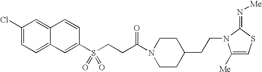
C1(Cl)=CC=C2C(=C1)C=CC(S(CCC(N1CCC(CCN3C(=N[Me])SC=C3[Me])CC1)=O)(=O)=O)=C2
